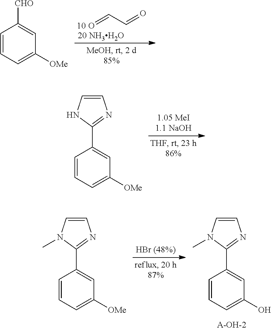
O=CC=O.[20 NH3H2O].C1=CC=C([OMe])C=C1[CHO].C1=CC=C([OMe])C=C1C1=NC=CN1.C1=CC=C([OMe])C=C1C1=NC=CN1C.C1=CC=C(O)C=C1C1=NC=CN1C
